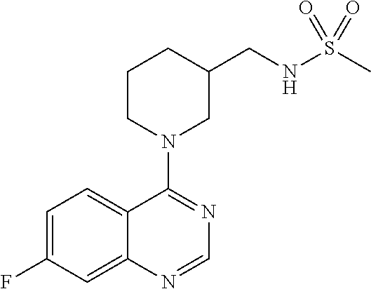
C1=C(F)C=C2C(=C1)C(N1CC(CNS(C)(=O)=O)CCC1)=NC=N2
